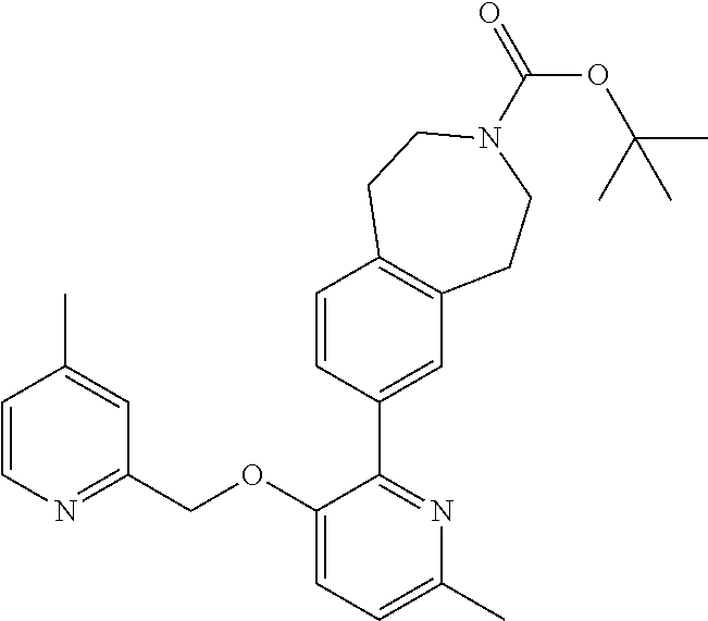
C1=CN=C(COC2=CC=C(C)N=C2C2=CC3=C(C=C2)CCN(C(OC(C)(C)C)=O)CC3)C=C1C
